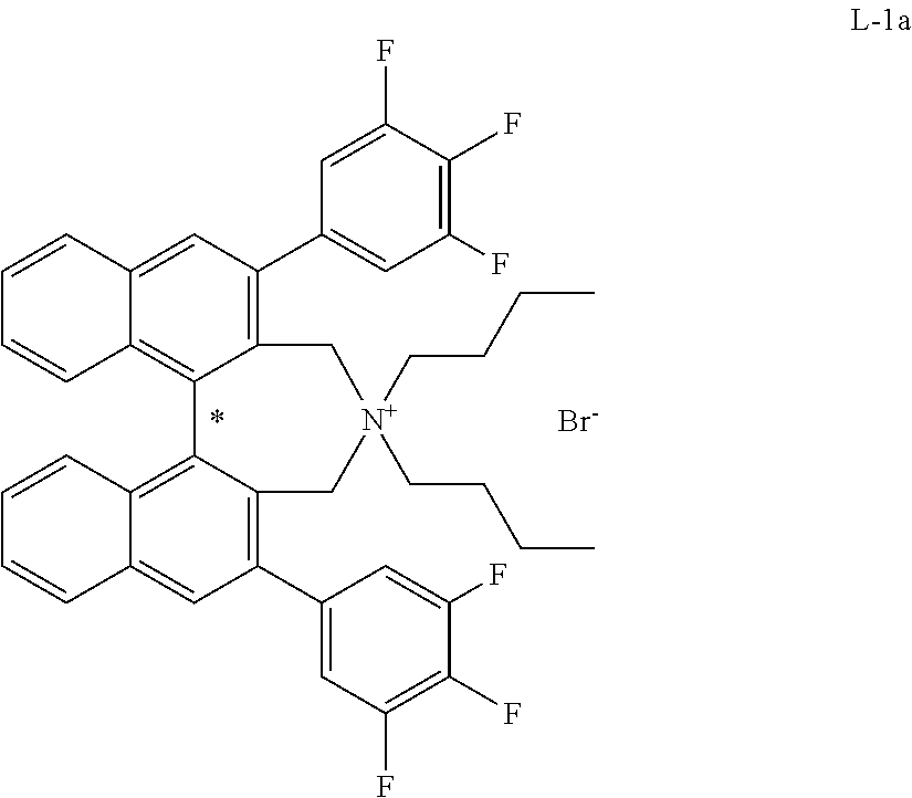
C1(C2=CC(F)=C(F)C(F)=C2)=C2C(=C3C(=C1)C=CC=C3)C1=C3C(=CC(C4=CC(F)=C(F)C(F)=C4)=C1C[N+](CCCC)(CCCC)C2)C=CC=C3.[Br-]
